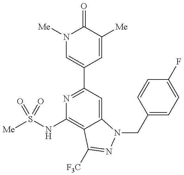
N1([Me])C=C(C2=NC(NS([Me])(=O)=O)=C3C(=C2)N(CC2=CC=C(F)C=C2)N=C3[F3C])C=C([Me])C1=O
